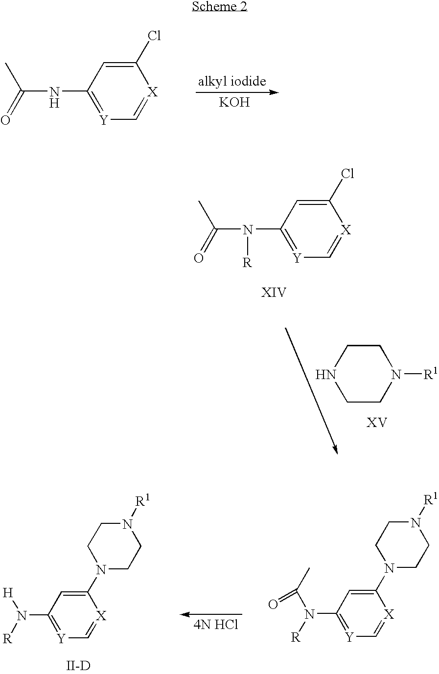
C1(Cl)=CC(NC(C)=O)=[Y]C=[X]1.[KOH].N1([R1])CCN(C2=CC(N([R])C(C)=O)=[Y]C=[X]2)CC1.N1([R1])CCN(C2=CC(N([R])[H])=[Y]C=[X]2)CC1.[II-D].C1(Cl)=CC(N(C(C)=O)[R])=[Y]C=[X]1.C1NCCN([R1])C1
